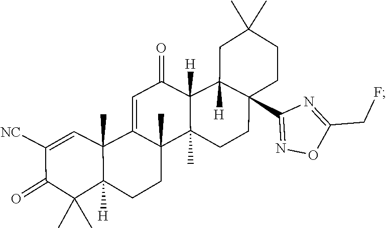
C(C1=NC(C23C([H])(C4([H])C(=O)C=C5C6(C)C([H])(CCC5(C)C4(C)CC2)C(C)(C)C(=O)C([NC])=C6)CC(C)(C)CC3)=NO1)F
